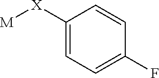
C1=C([X][M])C=CC(F)=C1
